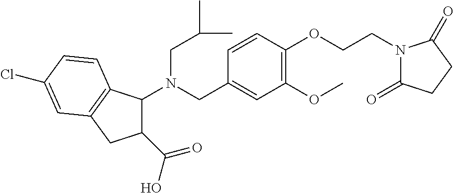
N(CC1=CC(OC)=C(OCCN2C(=O)CCC2=O)C=C1)(CC(C)C)C1C(C(O)=O)CC2=C1C=CC(Cl)=C2
